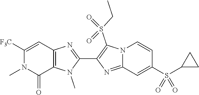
C12=NC(C3=NC4=C(N3C)C(=O)N(C)C([F3C])=C4)=C(S(CC)(=O)=O)N1C=CC(S(C1CC1)(=O)=O)=C2
